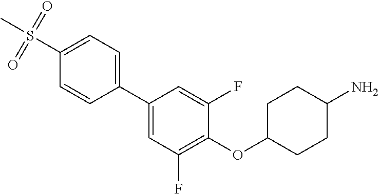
C1=CC(C2=CC(F)=C(OC3CCC(N)CC3)C(F)=C2)=CC=C1S(=O)(=O)C
